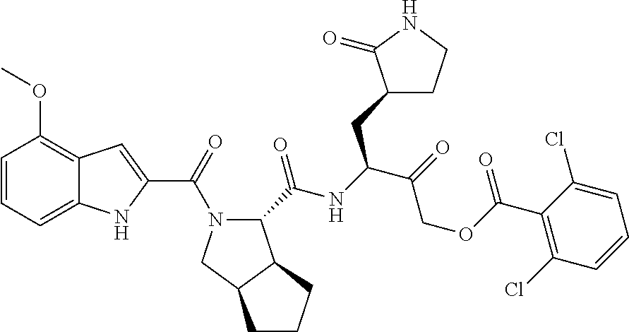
C1=CC=C2C(=C1OC)C=C(C(=O)N1C(C(NC(C(=O)COC(C3=C(Cl)C=CC=C3Cl)=O)CC3CCNC3=O)=O)C3C(C1)CCC3)N2
